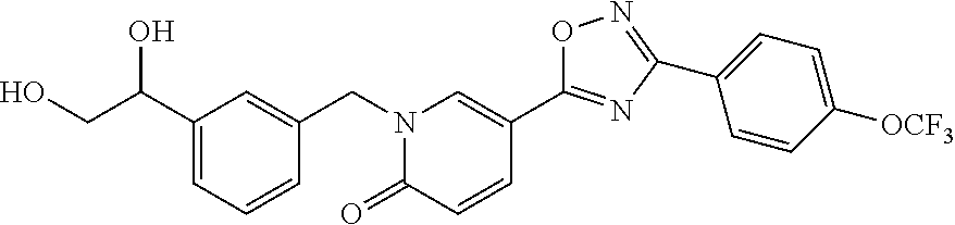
C(C(C1=CC=CC(CN2C=C(C3=NC(C4=CC=C([OCF3])C=C4)=NO3)C=CC2=O)=C1)O)O
